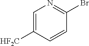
BrC1=NC=C([HF2C])C=C1
